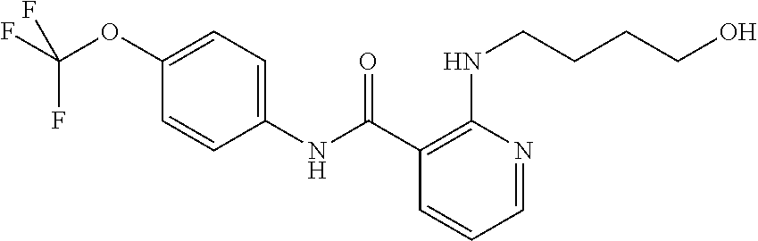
C1(C(NC2=CC=C(OC(F)(F)F)C=C2)=O)=C(NCCCCO)N=CC=C1
